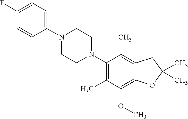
C1(F)=CC=C(N2CCN(C3=C(C)C(OC)=C4C(=C3C)CC(C)(C)O4)CC2)C=C1
